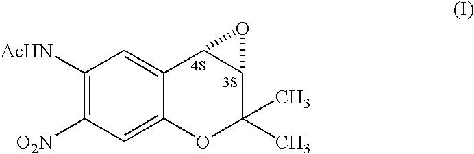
C1([AcHN])=C([O2N])C=C2C(=C1)C1C(C(C)(C)O2)O1.[4S].[3S]
